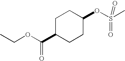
CCOC(C1CCC(OS(C)(=O)=O)CC1)=O
